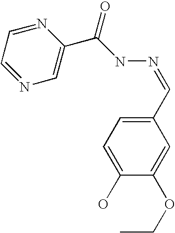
C1=C(C(NN=CC2=CC=C(O)C(OCC)=C2)=O)N=CC=N1
